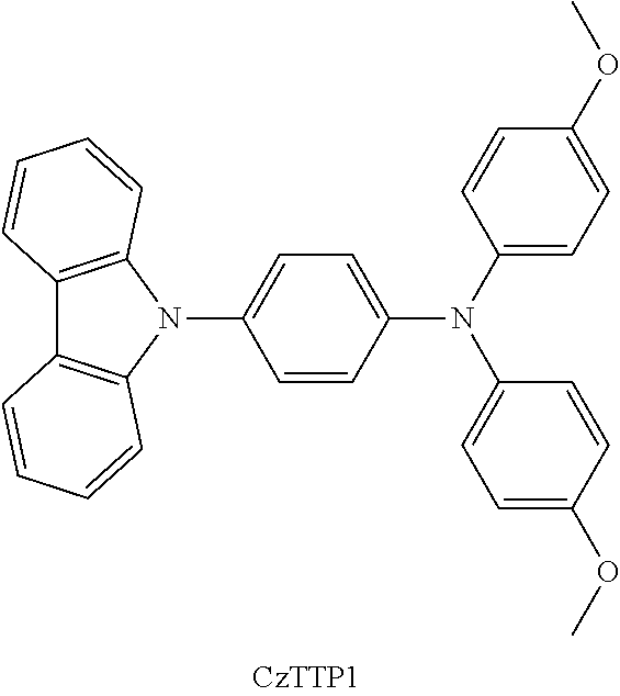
C1=CC2=C(C=C1)N(C1=CC=C(N(C3=CC=C(OC)C=C3)C3=CC=C(OC)C=C3)C=C1)C1=C2C=CC=C1
